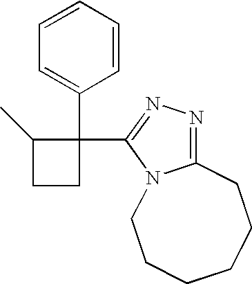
C1=CC=CC(C2(C3=NN=C4N3CCCCCC4)C(C)CC2)=C1
